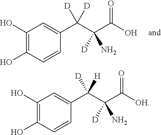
C1(O)=C(O)C=CC(C(C(C(O)=O)([D])N)([D])[D])=C1.C1(O)=C(O)C=CC(C(C(C([OH])=O)([D])N)([D])[H])=C1
